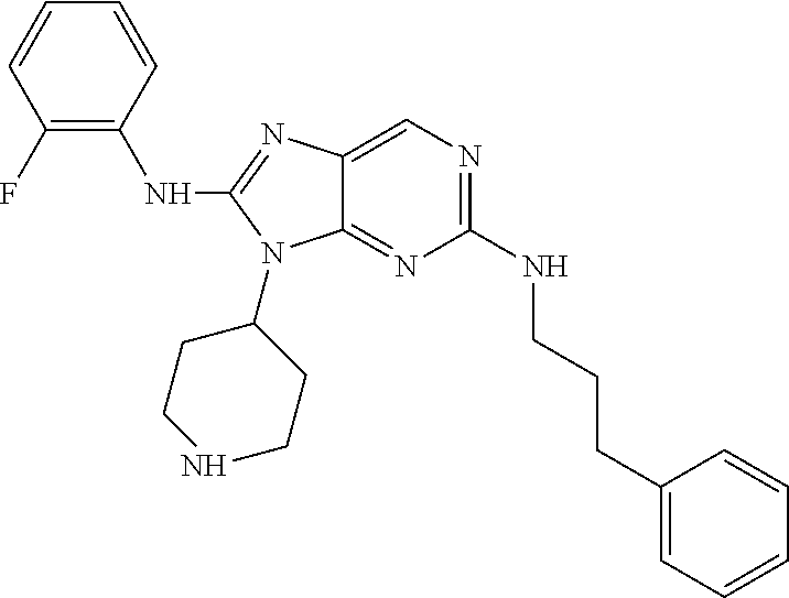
C1(NC2=C(F)C=CC=C2)=NC2=CN=C(NCCCC3=CC=CC=C3)N=C2N1C1CCNCC1
